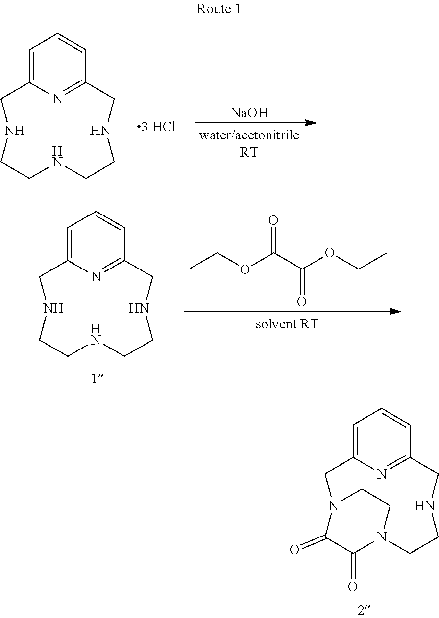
C1C2=CC=CC(=N2)CNCCN2C(=O)C(=O)N1CC2.[NaOH].C1C2=CC=CC(=N2)CNCCNCCN1.[3 HCl].C1C2=CC=CC(=N2)CNCCNCCN1.CCOC(C(OCC)=O)=O
